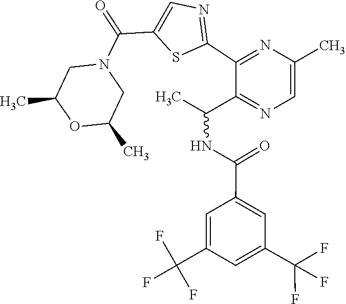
C1(C2=NC(C)=CN=C2C(NC(C2=CC(C(F)(F)F)=CC(C(F)(F)F)=C2)=O)C)=NC=C(C(=O)N2CC(C)OC(C)C2)S1
